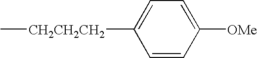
C1=CC([OMe])=CC=C1[CH2CH2CH2]C
